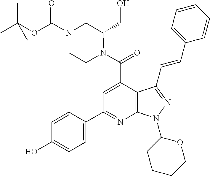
C1=C(C(N2C(CO)CN(C(OC(C)(C)C)=O)CC2)=O)C2=C(N=C1C1=CC=C(O)C=C1)N(C1CCCCO1)N=C2C=CC1=CC=CC=C1
